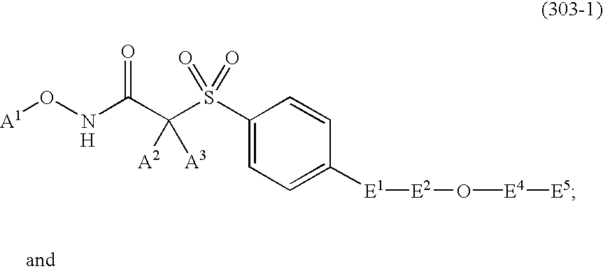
[H].O(NC(C(S(C1=CC=C([E1][E2]O[E4][E5])C=C1)(=O)=O)([A2])[A3])=O)[A1]
